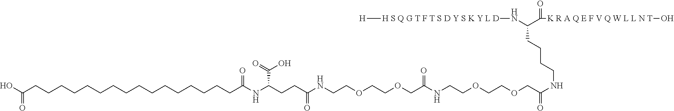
OC(CCCCCCCCCCCCCCCCC(NC(CCC(NCCOCCOCC(NCCOCCOCC(=O)NCCCCC(N[H S Q G T F T S D Y S K Y L D][H])C([K R A Q E F V Q W L L N T]O)=O)=O)=O)C(=O)O)=O)=O
